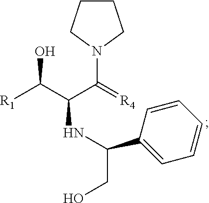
[R1]C(C(C(=[R4])N1CCCC1)NC(CO)C1=CC=CC=C1)O
